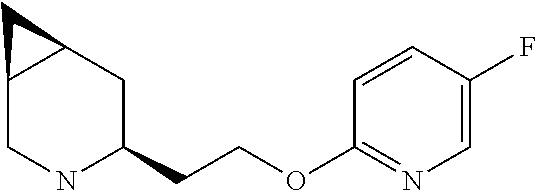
C12CNC(CCOC3=NC=C(F)C=C3)CC1C2
